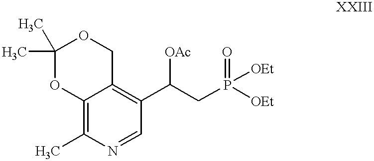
C1(C)(C)OC2=C(C)N=CC(C(CP([OEt])(=O)[OEt])[OAc])=C2CO1
